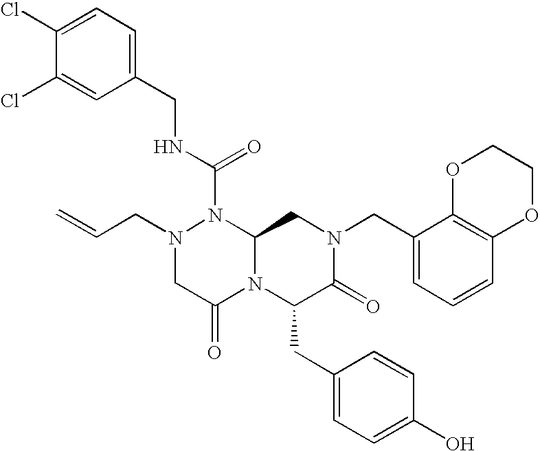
N(C(N1N(CC=C)CC(=O)N2C1CN(CC1=CC=CC3=C1OCCO3)C(=O)C2CC1=CC=C(O)C=C1)=O)CC1=CC=C(Cl)C(Cl)=C1
